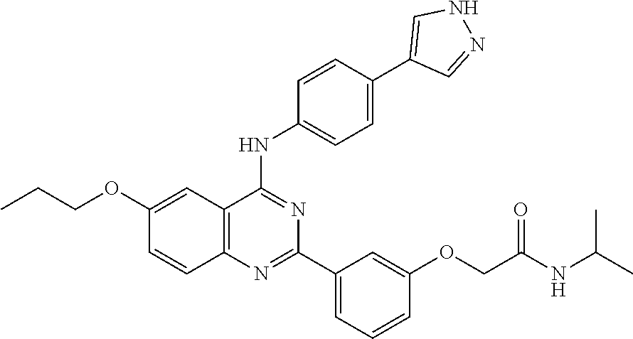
C12=C(N=C(C3=CC=CC(OCC(NC(C)C)=O)=C3)N=C1NC1=CC=C(C3=CNN=C3)C=C1)C=CC(OCCC)=C2
